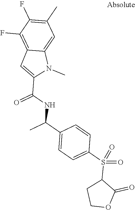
N1(C)C2=CC(C)=C(F)C(F)=C2C=C1C(NC(C1=CC=C(S(C2CCOC2=O)(=O)=O)C=C1)C)=O
